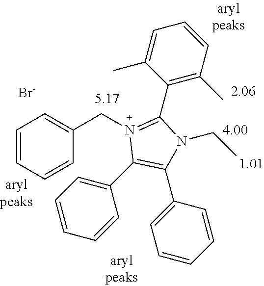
C1=CC=CC(CN2=C(C3=C(C)C=CC=C3C)N(CC)C(C3=CC=CC=C3)=C2C2=CC=CC=C2)=C1.[Br-]
